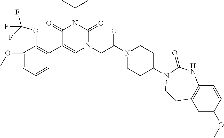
C1=CC=C(OC)C(OC(F)(F)F)=C1C1=CN(CC(N2CCC(N3C(=O)NC4=C(C=C(OC)C=C4)CC3)CC2)=O)C(=O)N(C(C)C)C1=O
